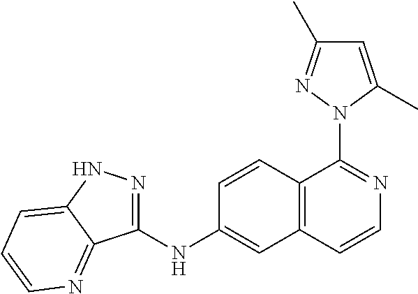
C1(NC2=CC3=C(C=C2)C(N2C(C)=CC(C)=N2)=NC=C3)=NNC2=CC=CN=C12
